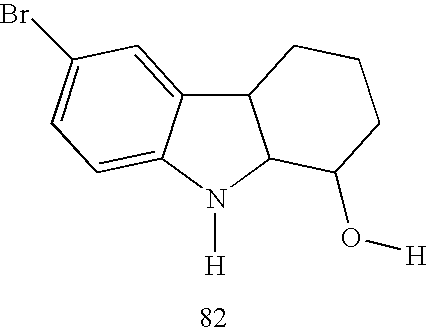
C12C3=CC(Br)=CC=C3N([H])C1C(O[H])CCC2
